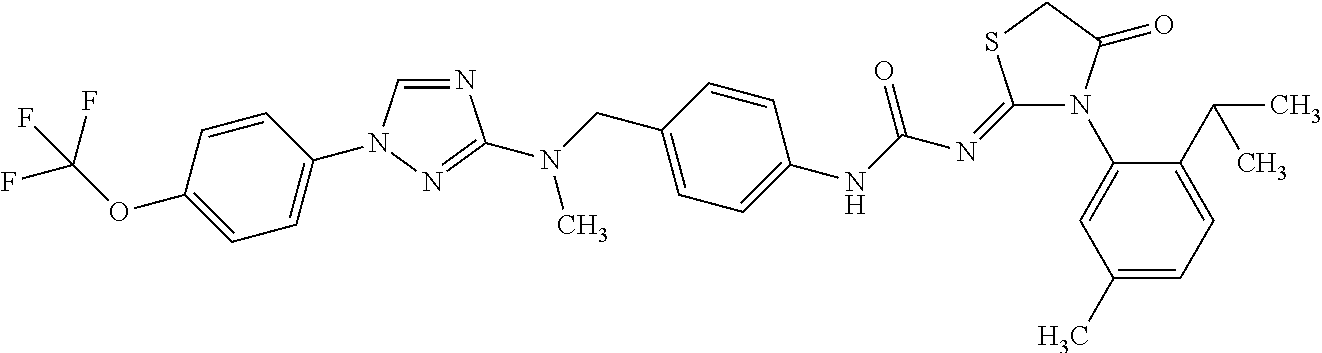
N1(C2=CC(C)=CC=C2C(C)C)C(=O)CSC1=NC(NC1=CC=C(CN(C2=NN(C3=CC=C(OC(F)(F)F)C=C3)C=N2)C)C=C1)=O
